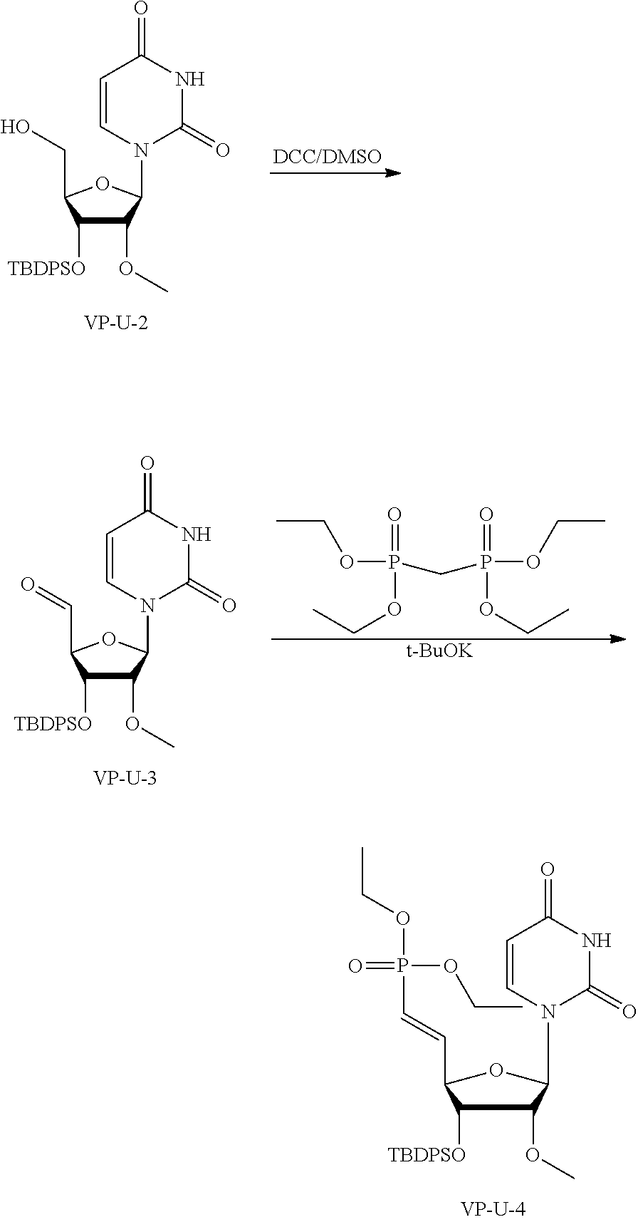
C1=CN(C2C(OC)C([TBDPSO])C(C=CP(OCC)(=O)OCC)O2)C(=O)NC1=O.C1=CN(C2C(OC)C([TBDPSO])C(CO)O2)C(=O)NC1=O.C1=CN(C2C(OC)C([TBDPSO])C(C=O)O2)C(=O)NC1=O.CCOP(=O)(OCC)CP(OCC)(=O)OCC.[t-BuOK]
